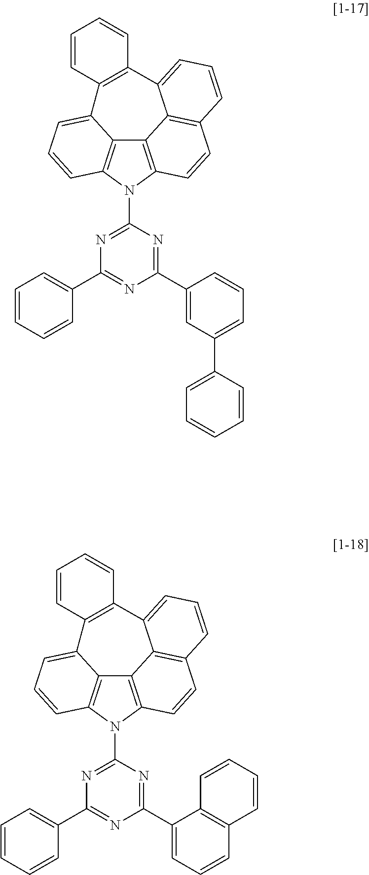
C12=C3N(C4=NC(C5=CC=CC=C5)=NC(C5=CC(C6=CC=CC=C6)=CC=C5)=N4)C4=C1C(=CC=C4)C1=C(C4=CC=CC(=C24)C=C3)C=CC=C1.C12=C3N(C4=NC(C5=CC=CC=C5)=NC(C5=CC=CC6=C5C=CC=C6)=N4)C4=C1C(=CC=C4)C1=C(C4=CC=CC(=C24)C=C3)C=CC=C1
